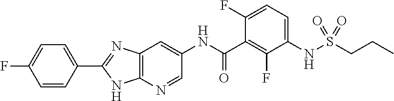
C1=CC(C2=NC3=C(N=CC(NC(=O)C4=C(F)C(NS(CCC)(=O)=O)=CC=C4F)=C3)N2)=CC=C1F
